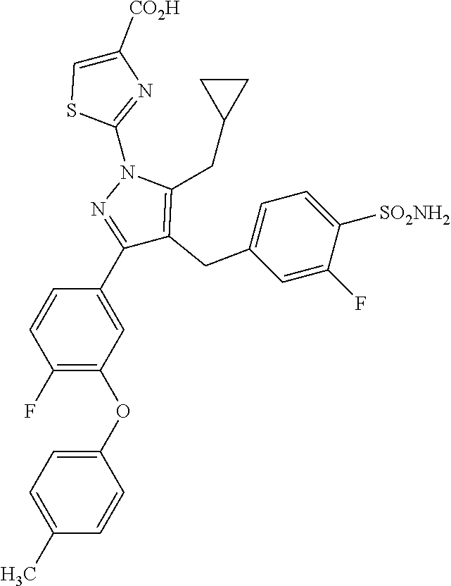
C1(F)=C(OC2=CC=C(C)C=C2)C=C(C2=NN(C3=NC([CO2H])=CS3)C(CC3CC3)=C2CC2=CC=C([SO2NH2])C(F)=C2)C=C1
